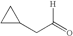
C1C(CC(=O)[H])C1
